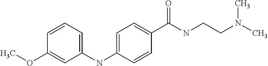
COC1=CC(NC2=CC=C(C(NCCN(C)C)=O)C=C2)=CC=C1
